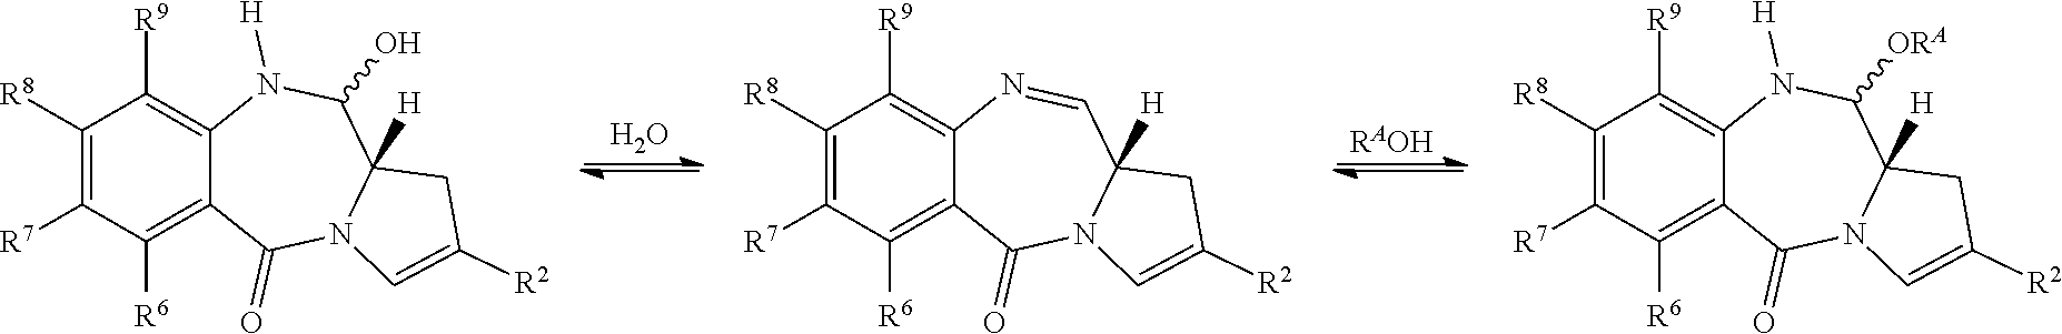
C1([R8])=C([R7])C([R6])=C2C(=C1[R9])N([H])C(O)C1([H])N(C2=O)C=C([R2])C1.C1([R8])=C([R7])C([R6])=C2C(=C1[R9])N=CC1([H])N(C2=O)C=C([R2])C1.C1([R8])=C([R7])C([R6])=C2C(=C1[R9])N([H])C([ORA])C1([H])N(C2=O)C=C([R2])C1.[RAOH].O
